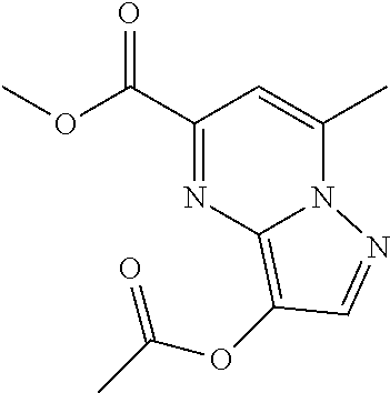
C1(C(OC)=O)=NC2=C(OC(C)=O)C=NN2C(C)=C1
